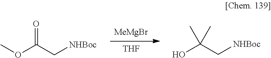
[MeMgBr].[THF].O(C(C[NHBoc])=O)C.OC(C[NHBoc])(C)C
